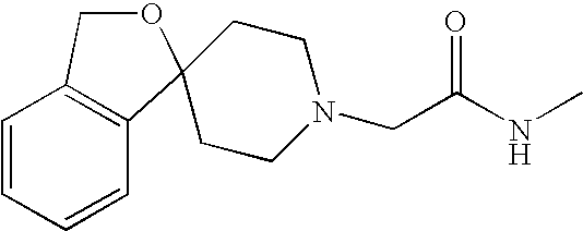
C1=CC=CC2=C1COC21CCN(CC(=O)NC)CC1
